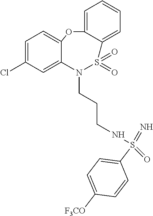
C1=C(Cl)C=C2C(=C1)OC1=CC=CC=C1S(=O)(=O)N2CCCNS(=N)(=O)C1=CC=C([F3CO])C=C1
